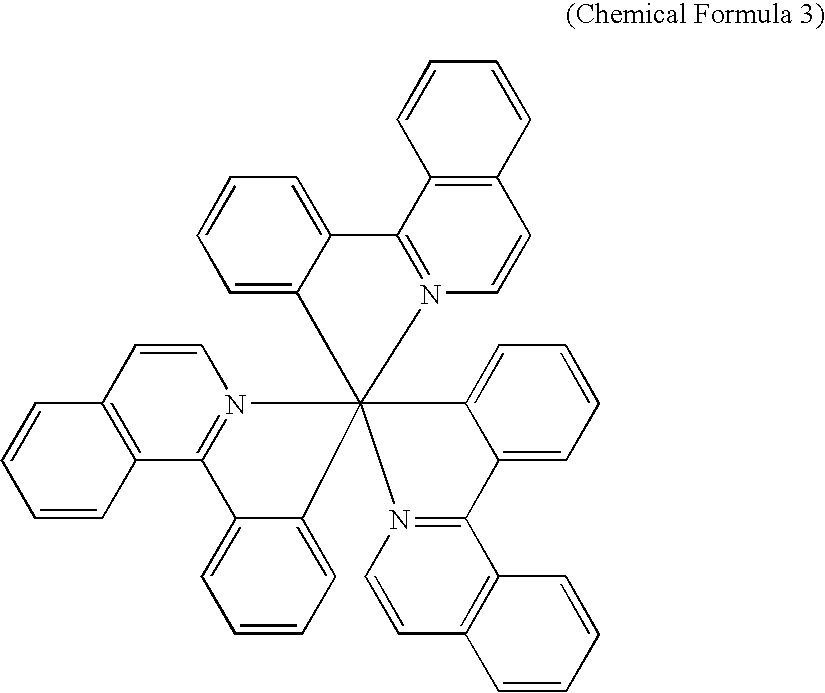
C1=CC=C2C(=C1)C1=N(C=CC3=C1C=CC=C3)C213(C2=CC=CC=C2C2=N1C=CC1=C2C=CC=C1)N1=C(C2=C(C=C1)C=CC=C2)C1=CC=CC=C31
